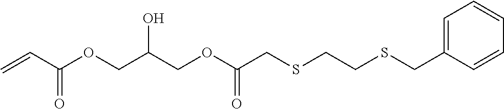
C(C1=CC=CC=C1)SCCSCC(=O)OCC(COC(C=C)=O)O
